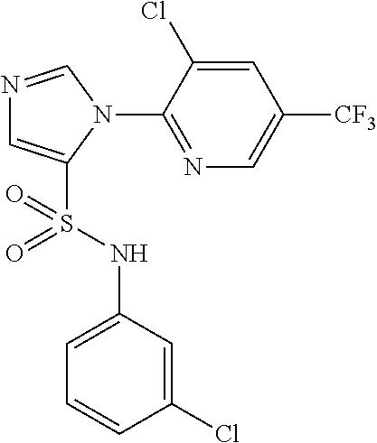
N1=CN(C2=NC=C([CF3])C=C2Cl)C(S(NC2=CC=CC(Cl)=C2)(=O)=O)=C1
